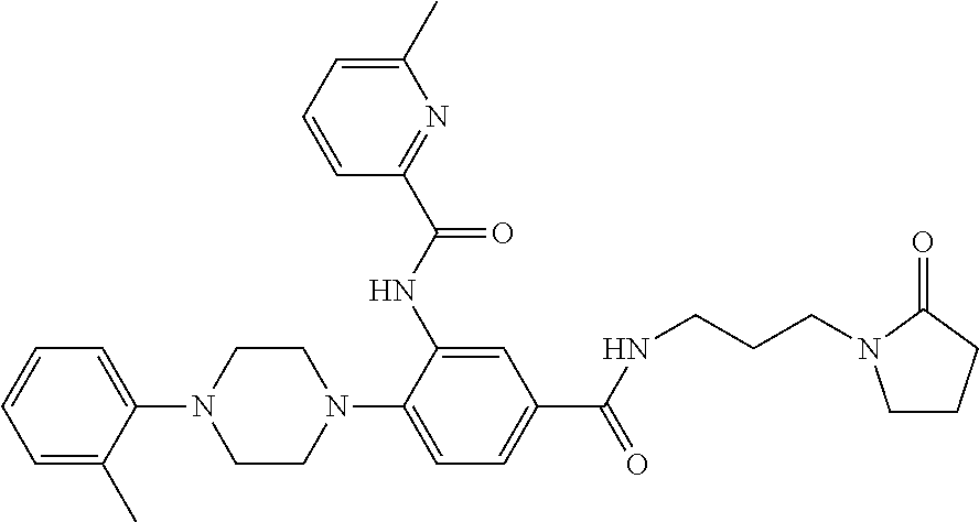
C1=CC=C(C)C(N2CCN(C3=CC=C(C(NCCCN4CCCC4=O)=O)C=C3NC(C3=NC(C)=CC=C3)=O)CC2)=C1
